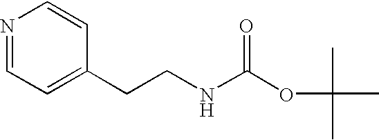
N1=CC=C(CCNC(OC(C)(C)C)=O)C=C1
